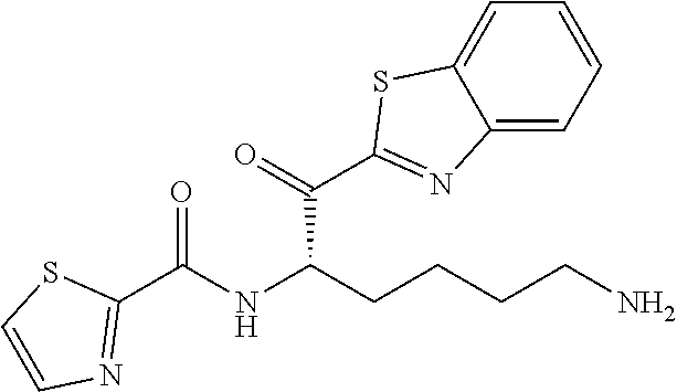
N1=C(C(C(CCCCN)NC(C2=NC=CS2)=O)=O)SC2=CC=CC=C12
